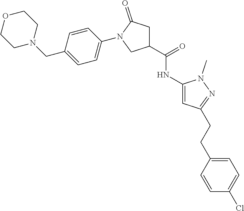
C1OCCN(CC2=CC=C(N3C(=O)CC(C(NC4=CC(CCC5=CC=C(Cl)C=C5)=NN4C)=O)C3)C=C2)C1
